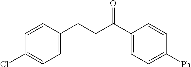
C1=C(Cl)C=CC(CCC(C2=CC=C([Ph])C=C2)=O)=C1
